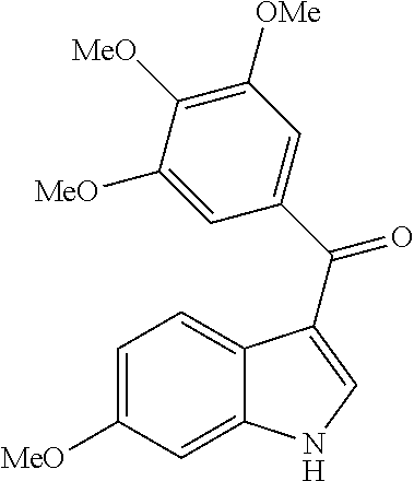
C12=CC=C([MeO])C=C1NC=C2C(C1=CC([OMe])=C([MeO])C([MeO])=C1)=O
